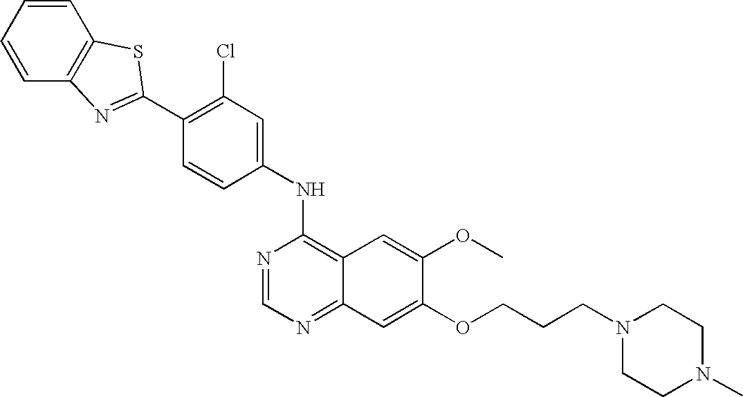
C1=CC=CC2=C1SC(C1=C(Cl)C=C(NC3=C4C(=NC=N3)C=C(OCCCN3CCN(C)CC3)C(OC)=C4)C=C1)=N2
